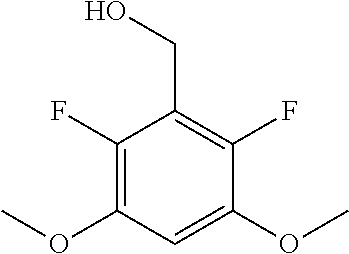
C1(F)=C(OC)C=C(OC)C(F)=C1CO
